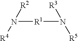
N([R1]N([R3])[R5])([R2])[R4]
